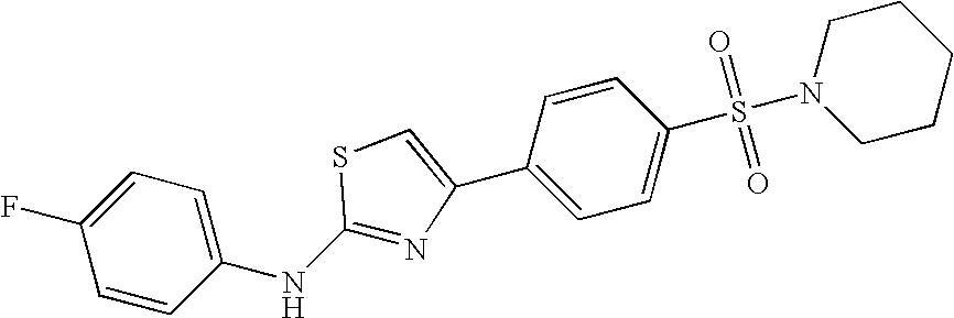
C1(F)=CC=C(NC2=NC(C3=CC=C(S(=O)(=O)N4CCCCC4)C=C3)=CS2)C=C1
